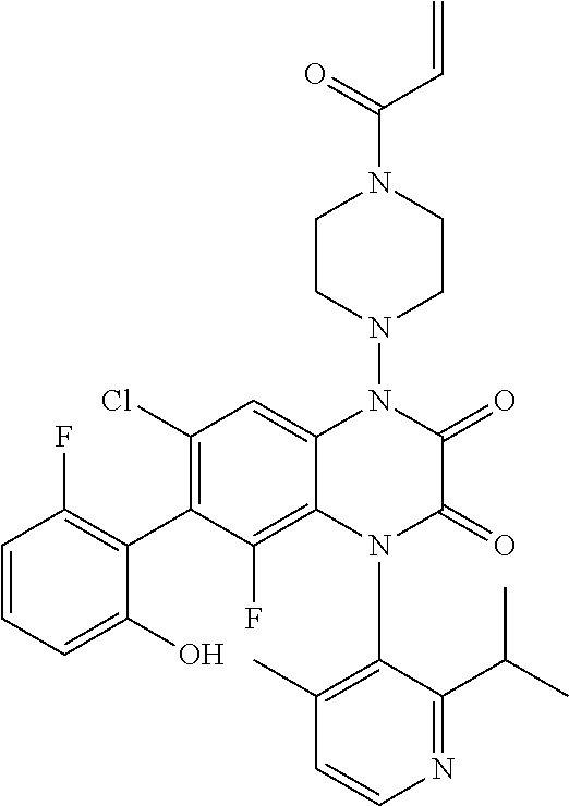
C1=CN=C(C(C)C)C(N2C(=O)C(=O)N(N3CCN(C(C=C)=O)CC3)C3=CC(Cl)=C(C4=C(F)C=CC=C4O)C(F)=C23)=C1C
